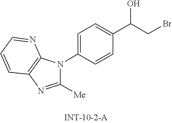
C1([Me])=NC2=C(N1C1=CC=C(C(CBr)O)C=C1)N=CC=C2
